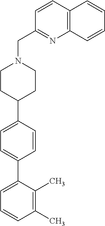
C1(C)=C(C)C(C2=CC=C(C3CCN(CC4=NC5=C(C=C4)C=CC=C5)CC3)C=C2)=CC=C1
